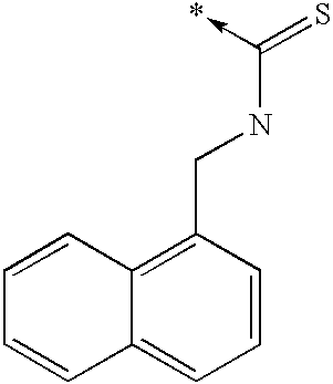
C1=CC(CNC(=S)->*)=C2C(=C1)C=CC=C2
